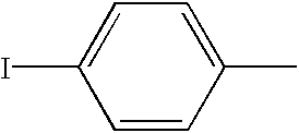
C1=CC(C)=CC=C1I
